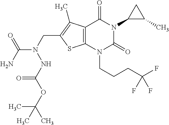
C12=C(N(CCCC(F)(F)F)C(=O)N(C3C(C)C3)C1=O)SC(CN(C(N)=O)NC(OC(C)(C)C)=O)=C2C
